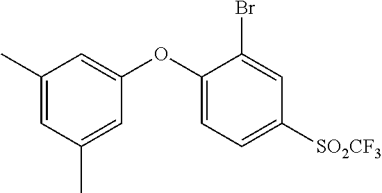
C1(C)=CC(C)=CC(OC2=CC=C([SO2CF3])C=C2Br)=C1
